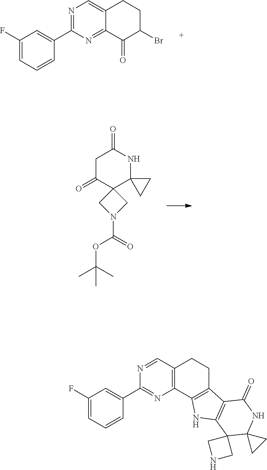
N1=C(C2=CC(F)=CC=C2)N=C2C(=C1)CCC(Br)C2=O.C1C(=O)C2(C3(NC1=O)CC3)CN(C(OC(C)(C)C)=O)C2.C1(F)=CC=CC(C2=NC3=C(C=N2)CCC2=C3NC3=C2C(=O)NC2(C34CNC4)CC2)=C1
